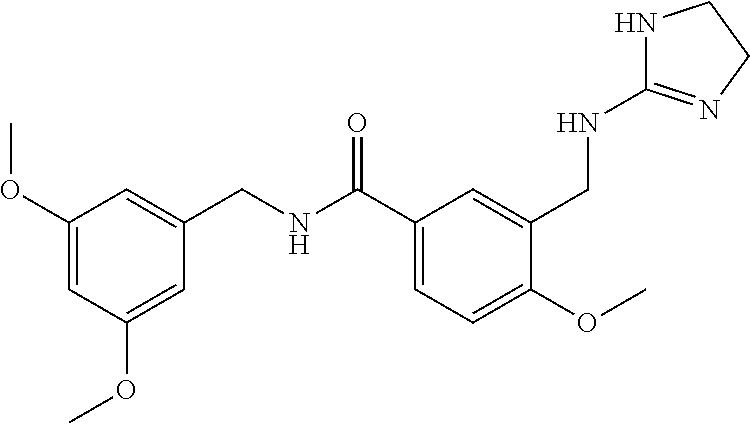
C1(CNC(C2=CC=C(OC)C(CNC3=NCCN3)=C2)=O)=CC(OC)=CC(OC)=C1
